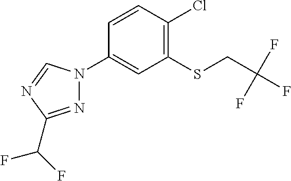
C1(Cl)=C(SCC(F)(F)F)C=C(N2N=C(C(F)F)N=C2)C=C1
